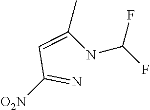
[O2N]C(=N)C=C(NC(F)F)C
